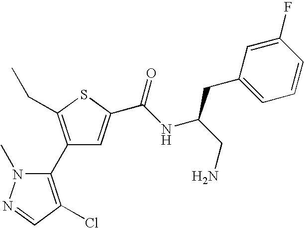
C1(C2=C(CC)SC(C(NC(CN)CC3=CC=CC(F)=C3)=O)=C2)=C(Cl)C=NN1C
